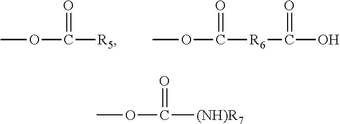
COC([R5])=O.COC([R6]C(O)=O)=O.COC([(NH)R7])=O
